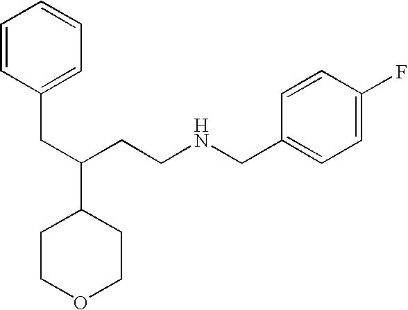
C1COCCC1C(CCNCC1=CC=C(F)C=C1)CC1=CC=CC=C1
